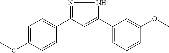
C1=C(OC)C=CC(C2=NNC(C3=CC=CC(OC)=C3)=C2)=C1
